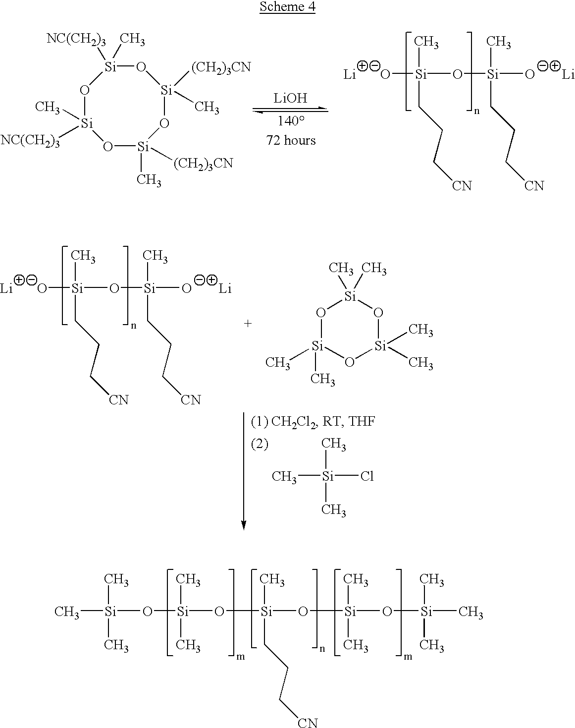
O1[Si](C)(C)O[Si](C)(C)O[Si]1(C)C.[Si](Cl)(C)(C)C.[Si](O[Si]([O-])(C)CCC[CN])([O-])(C)CCC[CN].[Li].[Li].[Si](O[Si](O[Si](O[Si](O[Si](C)(C)C)(C)C)(C)CCC[CN])(C)C)(C)(C)C.O1[Si]([NC(CH2)3])(C)O[Si]([NC(CH2)3])(C)O[Si](C)([(CH2)3CN])O[Si]1([(CH2)3CN])C.[LiOH].[Si](O[Si]([O-])(C)CCC[CN])([O-])(C)CCC[CN].[Li].[Li]
